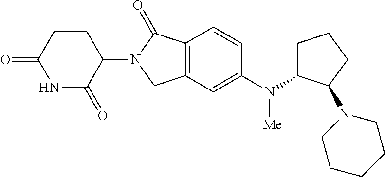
C1=CC2=C(C=C1N([Me])C1CCCC1N1CCCCC1)CN(C1C(=O)NC(=O)CC1)C2=O
